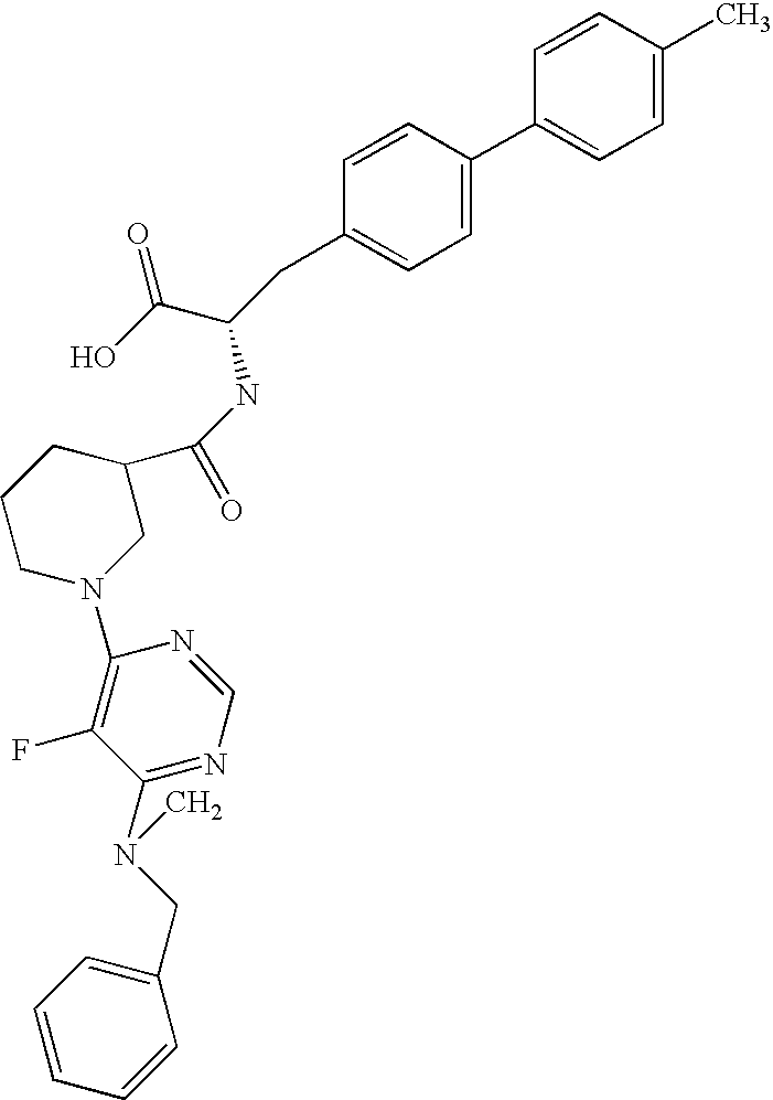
C1=CC(C)=CC=C1C1=CC=C(CC(C(=O)O)NC(C2CCCN(C3=C(F)C(N(CC4=CC=CC=C4)C)=NC=N3)C2)=O)C=C1
